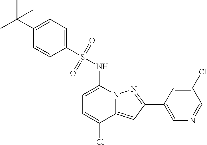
C1(C2=NN3C(=C2)C(Cl)=CC=C3NS(=O)(=O)C2=CC=C(C(C)(C)C)C=C2)=CN=CC(Cl)=C1
